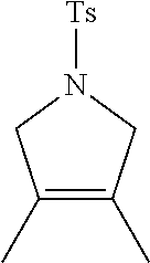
C1(C)=C(C)CN([Ts])C1
